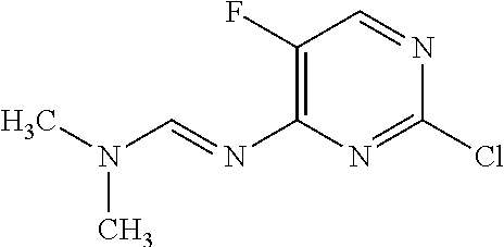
C1(F)=C(N=CN(C)C)N=C(Cl)N=C1
